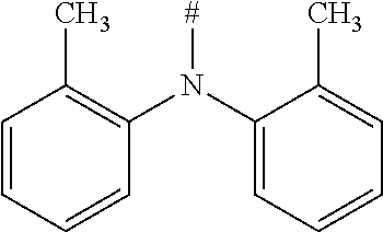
C1=CC=CC(N(C2=CC=CC=C2C)[#])=C1C
